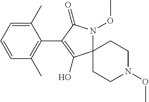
C1(C)=CC=CC(C)=C1C1=C(O)C2(N(OC)C1=O)CCN(OC)CC2
